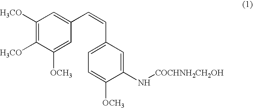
C1([OCH3])=CC(C=CC2=CC=C([OCH3])C(N[COCHNH2CH2OH])=C2)=CC([H3CO])=C1[H3CO]
